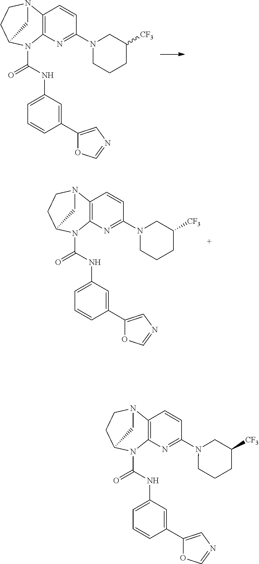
C12=C(N=C(N3CCCC([CF3])C3)C=C1)N(C(NC1=CC=CC(C3=CN=CO3)=C1)=O)C1CCN2C1.C12=C(N=C(N3CCCC([CF3])C3)C=C1)N(C(NC1=CC=CC(C3=CN=CO3)=C1)=O)C1CCN2C1.C12=C(N=C(N3CCCC([CF3])C3)C=C1)N(C(NC1=CC=CC(C3=CN=CO3)=C1)=O)C1CCN2C1
